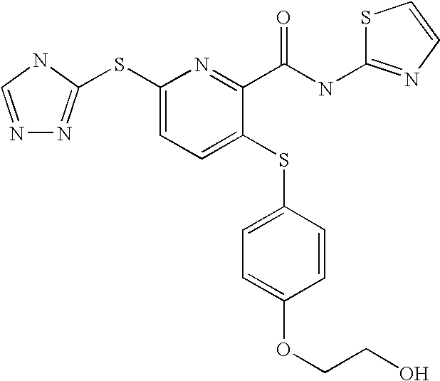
C1(SC2=NN=CN2)=CC=C(SC2=CC=C(OCCO)C=C2)C(C(NC2=NC=CS2)=O)=N1
